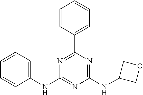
C1=CC=C(NC2=NC(NC3COC3)=NC(C3=CC=CC=C3)=N2)C=C1
